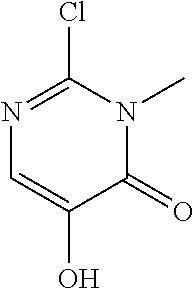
ClC1=NC=C(O)C(=O)N1C
